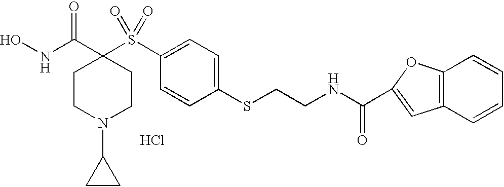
Cl.N(C(C1(S(C2=CC=C(SCCNC(=O)C3=CC4=C(O3)C=CC=C4)C=C2)(=O)=O)CCN(C2CC2)CC1)=O)O
